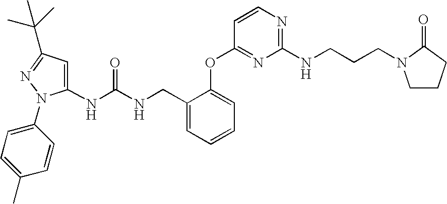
C1(NC(NCC2=CC=CC=C2OC2=NC(NCCCN3CCCC3=O)=NC=C2)=O)=CC(C(C)(C)C)=NN1C1=CC=C(C)C=C1
